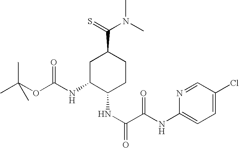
C1C(NC(OC(C)(C)C)=O)C(NC(=O)C(NC2=CC=C(Cl)C=N2)=O)CCC1C(=S)N(C)C
